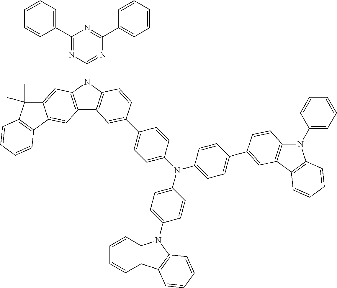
C1(C2=CC=CC=C2)=NC(N2C3=C(C4=C2C=C2C(=C4)C4=C(C2(C)C)C=CC=C4)C=C(C2=CC=C(N(C4=CC=C(N5C6=C(C=CC=C6)C6=C5C=CC=C6)C=C4)C4=CC=C(C5=CC6=C(N(C7=CC=CC=C7)C7=C6C=CC=C7)C=C5)C=C4)C=C2)C=C3)=NC(C2=CC=CC=C2)=N1
